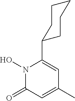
N1(O)C(=O)C=C(C)C=C1C1CCCCC1
